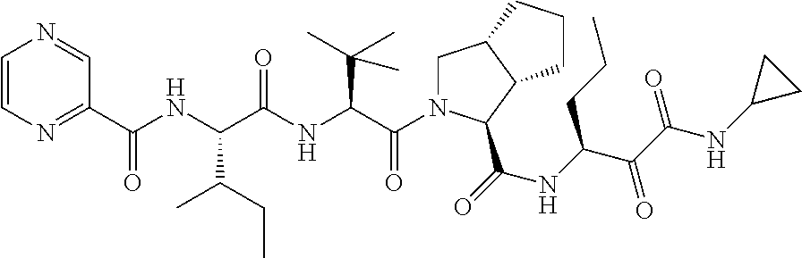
C1=CN=C(C(NC(C(NC(C(N2CC3C(C2C(=O)NC(C(C(NC2CC2)=O)=O)CCC)CCC3)=O)C(C)(C)C)=O)C(CC)C)=O)C=N1
